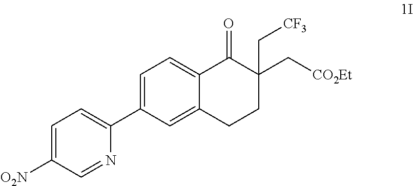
C1=C(C2=CC=C([O2N])C=N2)C=C2C(=C1)C(=O)C(C[CO2Et])(C[CF3])CC2
